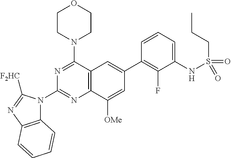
C12=C(C(N3CCOCC3)=NC(N3C4=C(N=C3[F2HC])C=CC=C4)=N1)C=C(C1=C(F)C(NS(CCC)(=O)=O)=CC=C1)C=C2[OMe]
